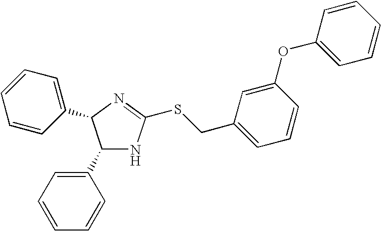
C1(C2=CC=CC=C2)NC(SCC2=CC=CC(OC3=CC=CC=C3)=C2)=NC1C1=CC=CC=C1
